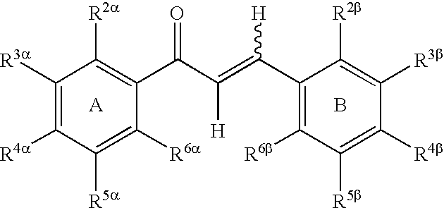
[A].C1([R3a])=C([R4a])C([R5a])=C([R6a])C(C(C(=C([H])C2=C([R6b])C([R5b])=C([R4b])C([R3b])=C2[R2b])[H])=O)=C1[R2a].B
